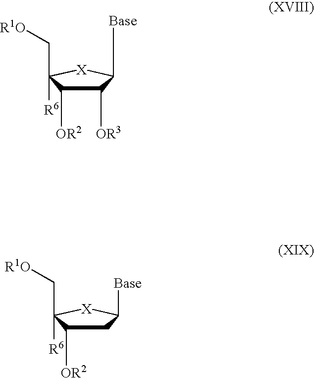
C1([OR3])C([OR2])C([R6])(C[R1O])[X]C1[Base].C1C([OR2])C([R6])(C[R1O])[X]C1[Base]
